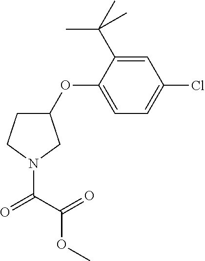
C1(OC2=CC=C(Cl)C=C2C(C)(C)C)CCN(C(=O)C(OC)=O)C1
